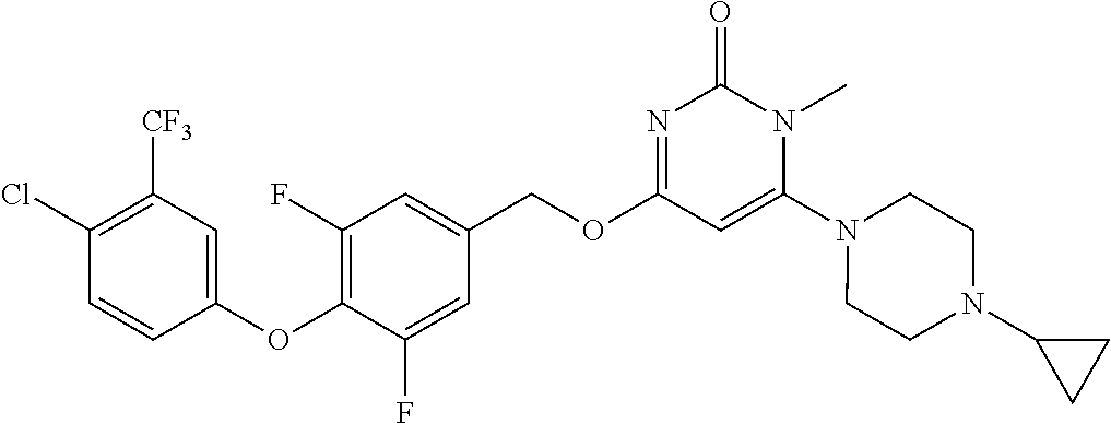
C1(Cl)=C([CF3])C=C(OC2=C(F)C=C(COC3=NC(=O)N(C)C(N4CCN(C5CC5)CC4)=C3)C=C2F)C=C1
